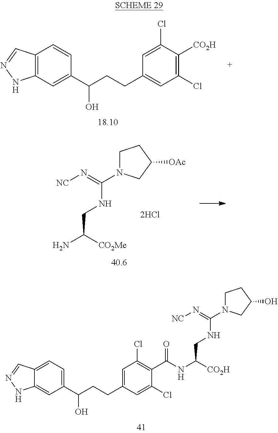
C12=C(C=C(C(CCC3=CC(Cl)=C([CO2H])C(Cl)=C3)O)C=C1)NN=C2.NC(CNC(=N[NC])N1CCC([OAc])C1)[CO2Me].C12=CC=C(C(CCC3=CC(Cl)=C(C(=O)NC(CNC(=N[NC])N4CCC(O)C4)[CO2H])C(Cl)=C3)O)C=C1NN=C2
